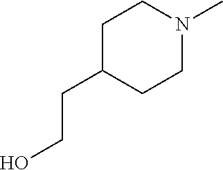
C(CC1CCN(C)CC1)O
